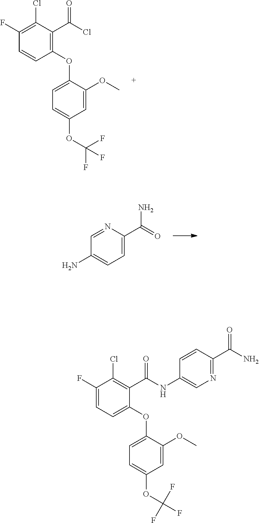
C1(F)=C(Cl)C(C(Cl)=O)=C(OC2=CC=C(OC(F)(F)F)C=C2OC)C=C1.N1=CC(N)=CC=C1C(=O)N.C1(F)=CC=C(OC2=CC=C(OC(F)(F)F)C=C2OC)C(C(NC2=CN=C(C(N)=O)C=C2)=O)=C1Cl
